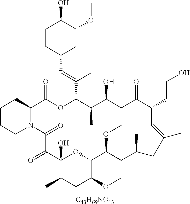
[C43H69NO13].C1CCN2C(C1)C(=O)OC(C(=CC1CC(OC)C(O)CC1)C)C(C)C(O)CC(=O)C(CCO)C=C(C)CC(C)CC(OC)C1OC(O)(C(=O)C2=O)C(C)CC1OC
